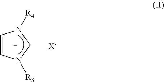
C1=CN([R3])CN1[R4].[X-]
